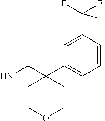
C1COCCC1(CN)C1=CC=CC(C(F)(F)F)=C1
